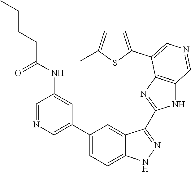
C1(C2=CN=CC(NC(CCCC)=O)=C2)=CC=C2C(=C1)C(C1=NC3=C(N1)C=NC=C3C1=CC=C(C)S1)=NN2
